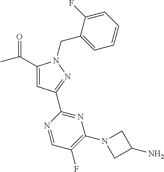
C1(C(C)=O)=CC(C2=NC(N3CC(N)C3)=C(F)C=N2)=NN1CC1=CC=CC=C1F
